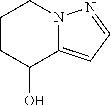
C1CC(O)C2=CC=NN2C1
